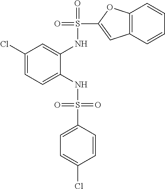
C1(Cl)=CC=C(NS(=O)(=O)C2=CC=C(Cl)C=C2)C(NS(=O)(C2=CC3=C(O2)C=CC=C3)=O)=C1
